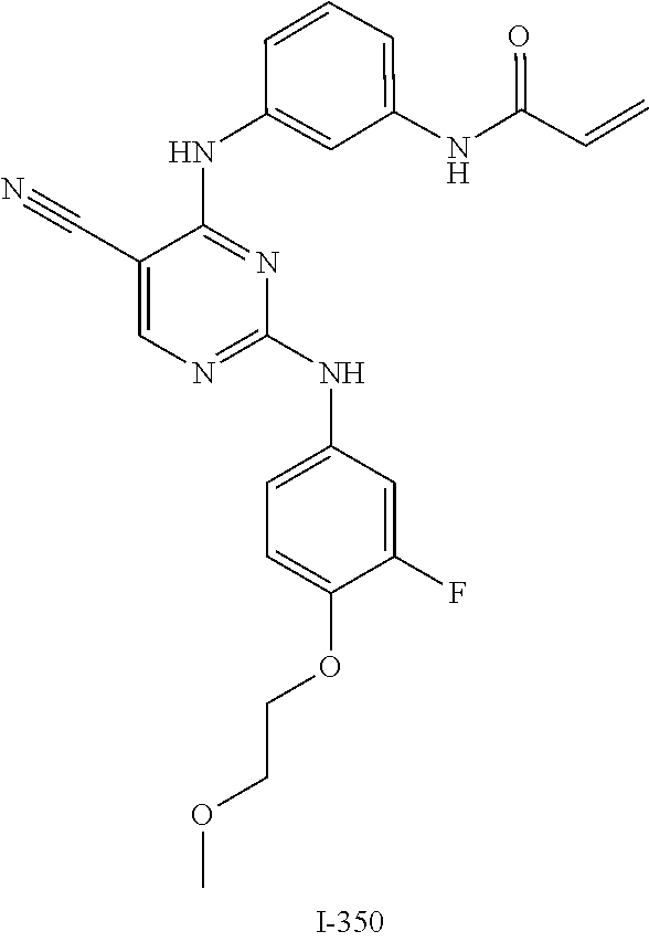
C1(C#N)=CN=C(NC2=CC=C(OCCOC)C(F)=C2)N=C1NC1=CC(NC(C=C)=O)=CC=C1
